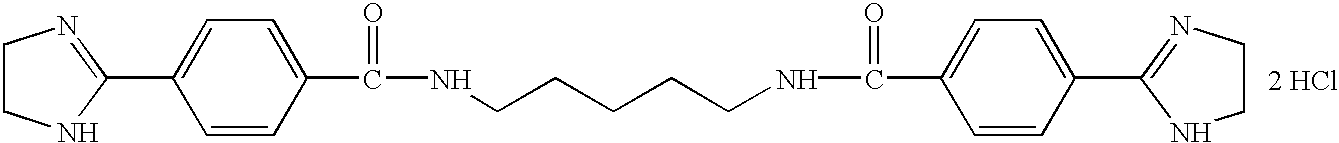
C1=CC(C(=O)NCCCCCNC(=O)C2=CC=C(C3=NCCN3)C=C2)=CC=C1C1=NCCN1.[2 HCl]
